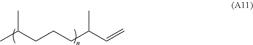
CC(CCCC(C=C)C)C
